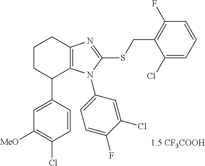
C1([MeO])=C(Cl)C=CC(C2C3=C(CCC2)N=C(SCC2=C(F)C=CC=C2Cl)N3C2=CC=C(F)C(Cl)=C2)=C1
